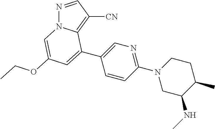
N1=CC([CN])=C2N1C=C(OCC)C=C2C1=CN=C(N2CCC(C)C(NC)C2)C=C1
